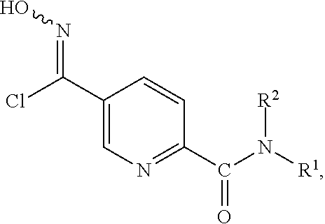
C(C1=CN=C(C(N([R1])[R2])=O)C=C1)(Cl)=NO
